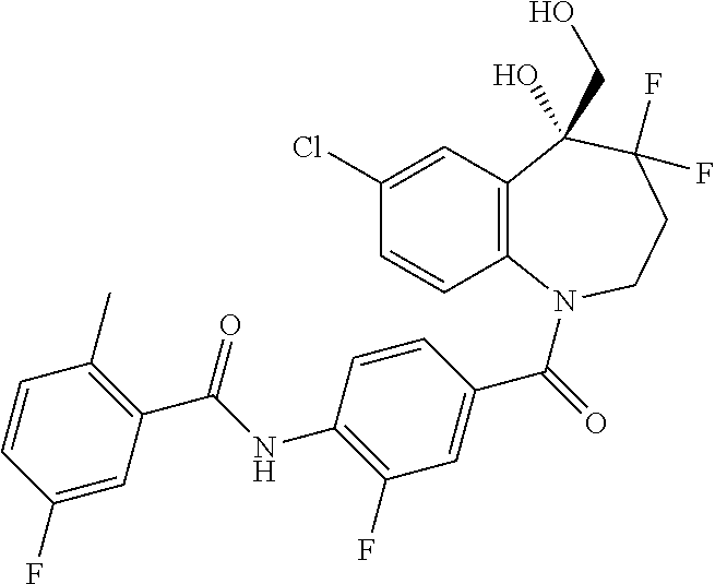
C12=C(N(C(=O)C3=CC(F)=C(NC(C4=C(C)C=CC(F)=C4)=O)C=C3)CCC(F)(F)C1(CO)O)C=CC(Cl)=C2
